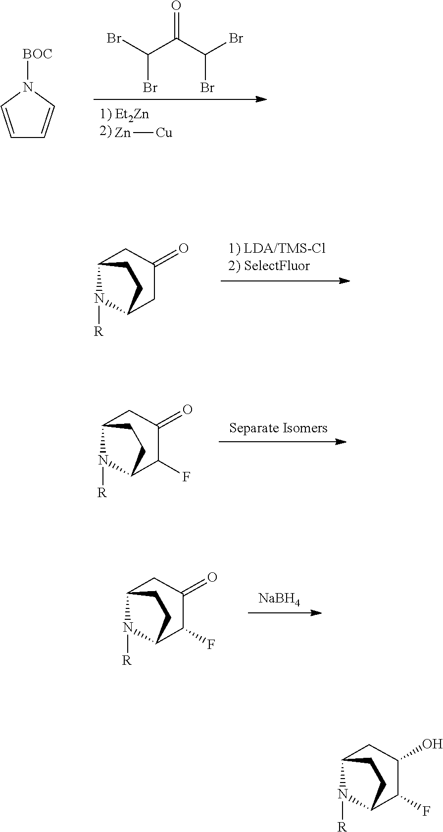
C1=CN([BOC])C=C1.C(C(C(Br)Br)=O)(Br)Br.[Zn][Cu].C12N([R])C(CC1)CC(=O)C2F.C12N([R])C(CC1)CC(=O)C2F.[NaBH4].C12N([R])C(CC1)CC(=O)C2.C12N([R])C(CC1)CC(O)C2F
